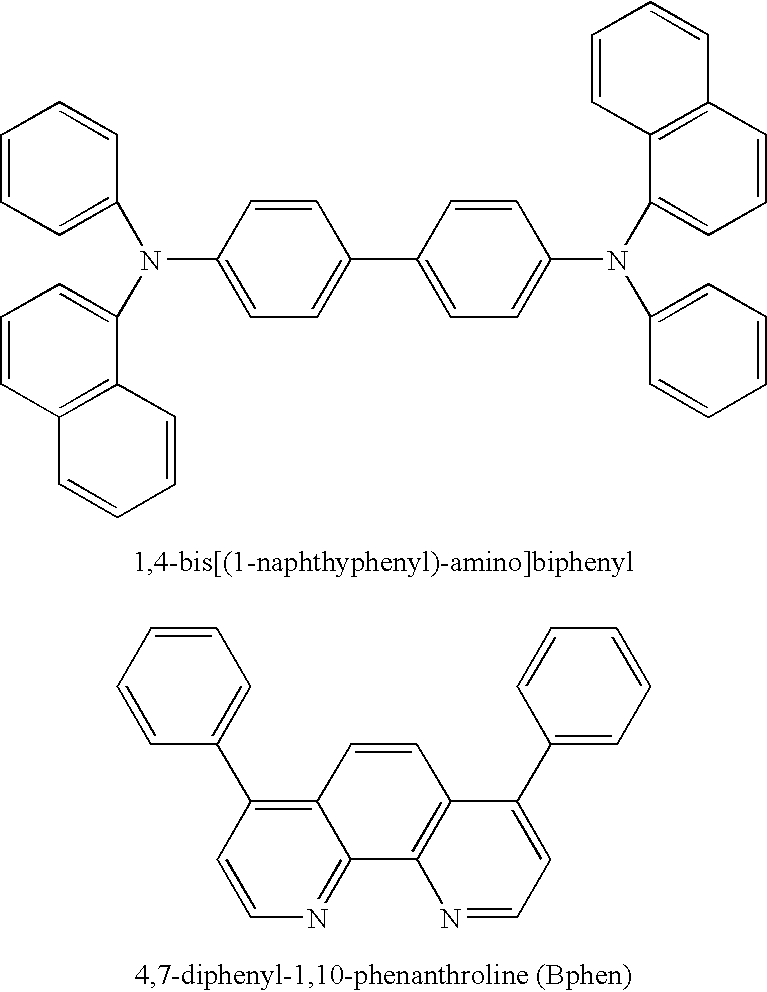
C1=CC=C(N(C2=CC=CC3=C2C=CC=C3)C2=CC=C(C3=CC=C(N(C4=CC=CC5=C4C=CC=C5)C4=CC=CC=C4)C=C3)C=C2)C=C1.C1=CC=CC(C2=C3C(=NC=C2)C2=C(C=C3)C(C3=CC=CC=C3)=CC=N2)=C1
